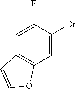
C12=C(C=C(Br)C(F)=C1)OC=C2
